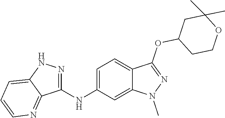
C1(NC2=CC=C3C(=C2)N(C)N=C3OC2CCOC(C)(C)C2)=NNC2=CC=CN=C12
